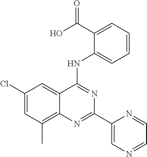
C1(Cl)=CC(C)=C2C(=C1)C(NC1=CC=CC=C1C(O)=O)=NC(C1=CN=CC=N1)=N2
